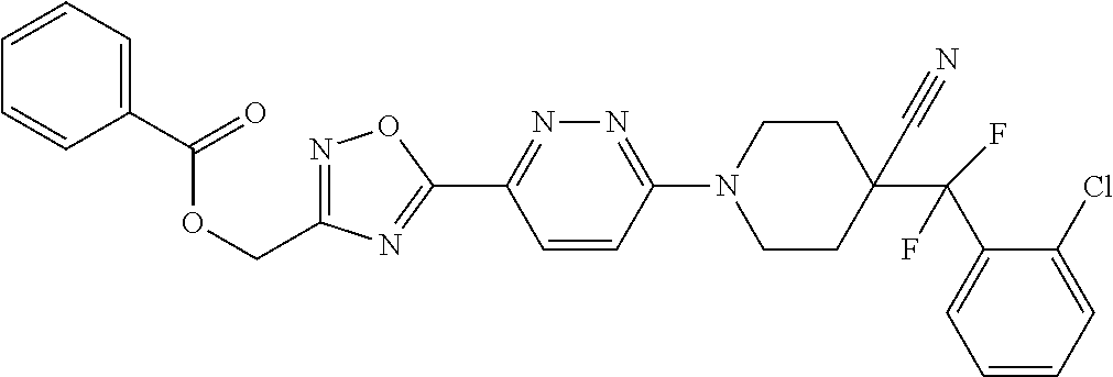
C1(C(=O)OCC2=NOC(C3=NN=C(N4CCC(C#N)(C(C5=CC=CC=C5Cl)(F)F)CC4)C=C3)=N2)=CC=CC=C1
